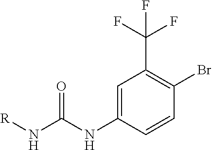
[R]NC(NC1=CC(C(F)(F)F)=C(Br)C=C1)=O
